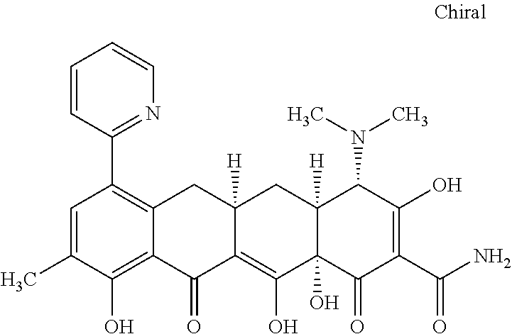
C1=C(C)C(O)=C2C(=C1C1=NC=CC=C1)CC1([H])C(=C(O)C3(O)C([H])(C1)C(N(C)C)C(O)=C(C(N)=O)C3=O)C2=O
